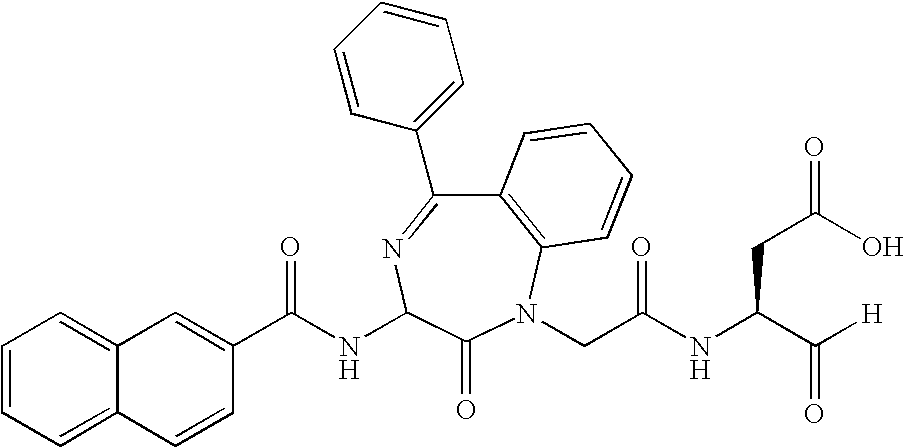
C1(C(NC2N=C(C3=CC=CC=C3)C3=C(N(CC(NC(C([H])=O)CC(=O)O)=O)C2=O)C=CC=C3)=O)=CC2=CC=CC=C2C=C1
